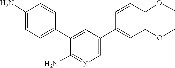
O(C)C1=C(OC)C=CC(C2=CN=C(N)C(C3=CC=C(N)C=C3)=C2)=C1
